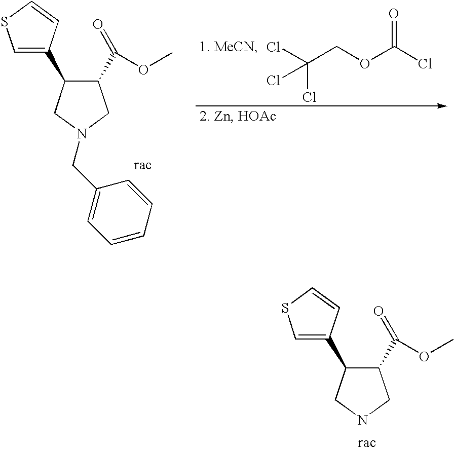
O(C(C1CN(CC2=CC=CC=C2)CC1C1=CSC=C1)=O)C.ClC(COC(Cl)=O)(Cl)Cl.O(C(C1CNCC1C1=CSC=C1)=O)C
